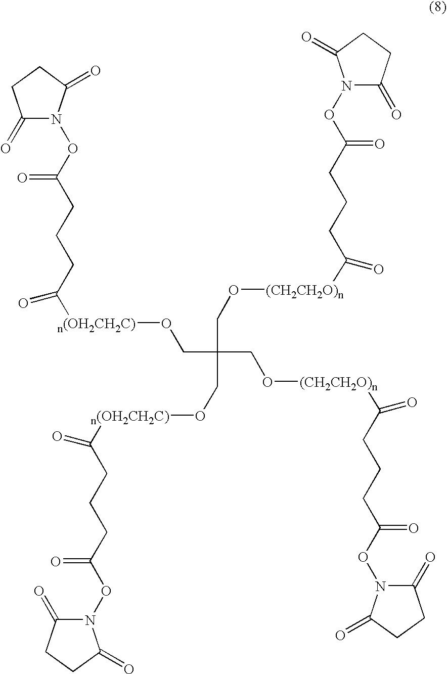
C1(=O)N(OC(CCCC([n(OH2CH2C)]OCC(CO[(CH2CH2O)n]C(CCCC(ON2C(=O)CCC2=O)=O)=O)(CO[n(OH2CH2C)]C(CCCC(ON2C(=O)CCC2=O)=O)=O)CO[(CH2CH2O)n]C(CCCC(ON2C(=O)CCC2=O)=O)=O)=O)=O)C(=O)CC1
